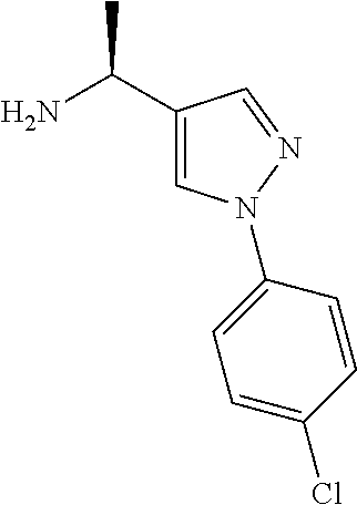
NC(C1=CN(C2=CC=C(Cl)C=C2)N=C1)C
